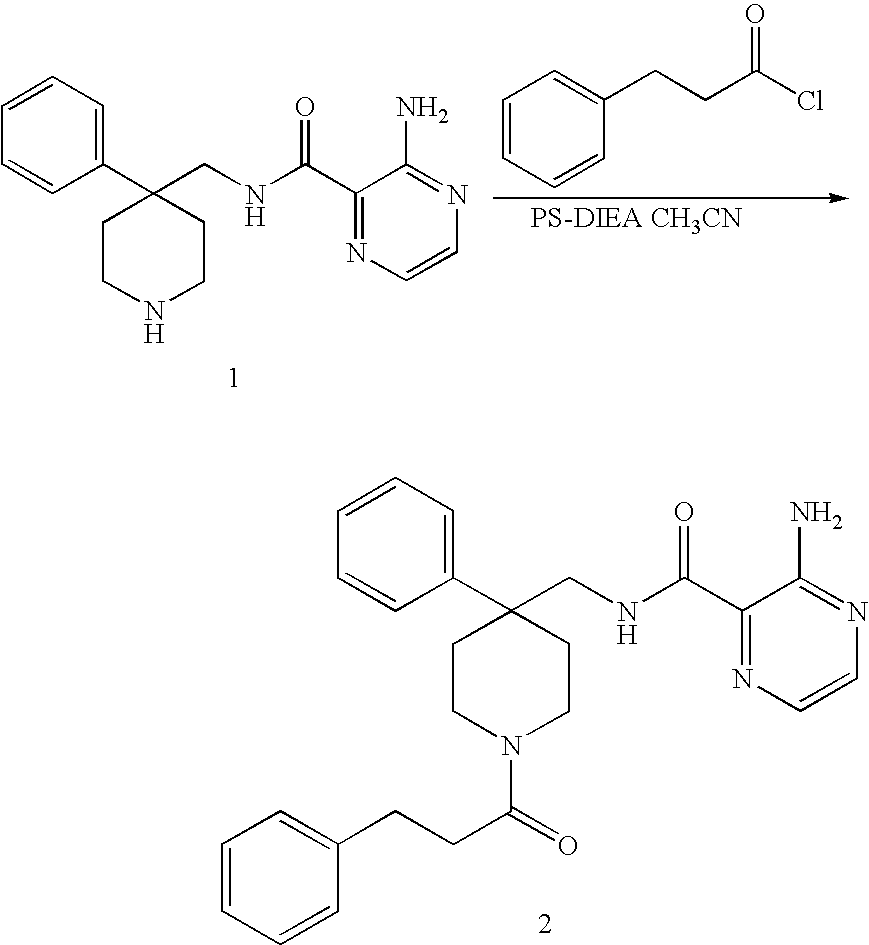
C1CN(C(=O)CCC2=CC=CC=C2)CCC1(CNC(C1=NC=CN=C1N)=O)C1=CC=CC=C1.[PS-DIEA CH3CN].C1=CC(CCC(Cl)=O)=CC=C1.C1CNCCC1(CNC(C1=NC=CN=C1N)=O)C1=CC=CC=C1
